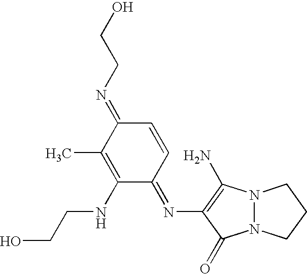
N12N(C(N)=C(N=C3C=CC(=NCCO)C(C)=C3NCCO)C1=O)CCC2
